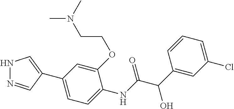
C(COC1=CC(C2=CNN=C2)=CC=C1NC(C(C1=CC(Cl)=CC=C1)O)=O)N(C)C
